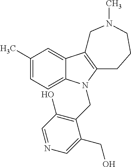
C1(C)=CC=C2C(=C1)C1=C(N2CC2=C(O)C=NC=C2CO)CCCN(C)C1
